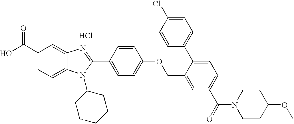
OC(C1=CC=C2C(=C1)N=C(C1=CC=C(OCC3=CC(C(=O)N4CCC(OC)CC4)=CC=C3C3=CC=C(Cl)C=C3)C=C1)N2C1CCCCC1)=O.Cl
